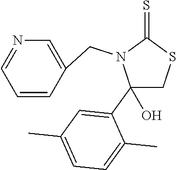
C1(C2=CC(C)=CC=C2C)(O)CSC(=S)N1CC1=CN=CC=C1
